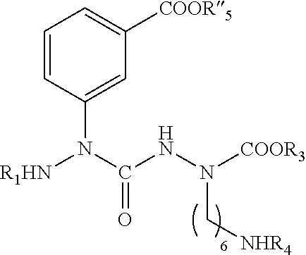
C1=CC(N(C(NN([COOR3])C[NHR4])=O)[R1HN])=CC([COOR5])=C1
